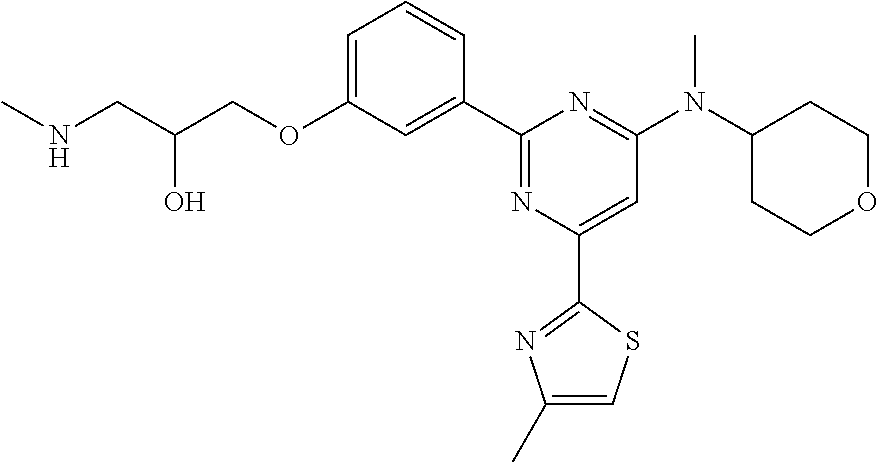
C1=C(OCC(CNC)O)C=C(C2=NC(C3=NC(C)=CS3)=CC(N(C3CCOCC3)C)=N2)C=C1
